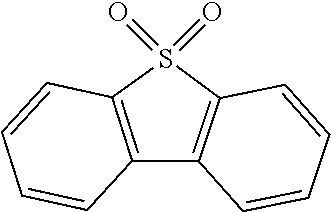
C1=CC2=C(C=C1)C1=C(S2(=O)=O)C=CC=C1
